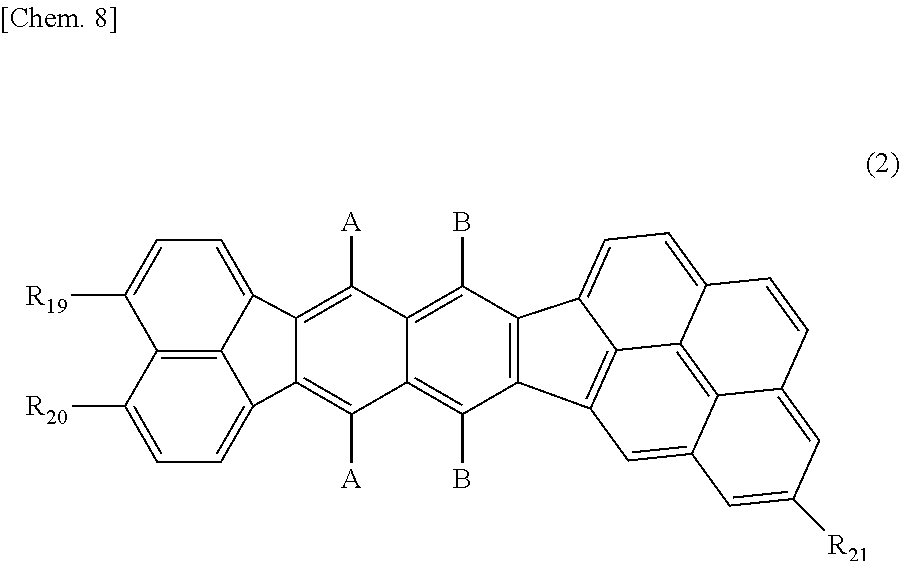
C12=C3C(=CC=C1[R19])C1=C([A])C4=C(B)C5=C(C(B)=C4C([A])=C1C3=CC=C2[R20])C1=C2C5=CC=C3C2=C2C(=CC([R21])=CC2=C1)C=C3
